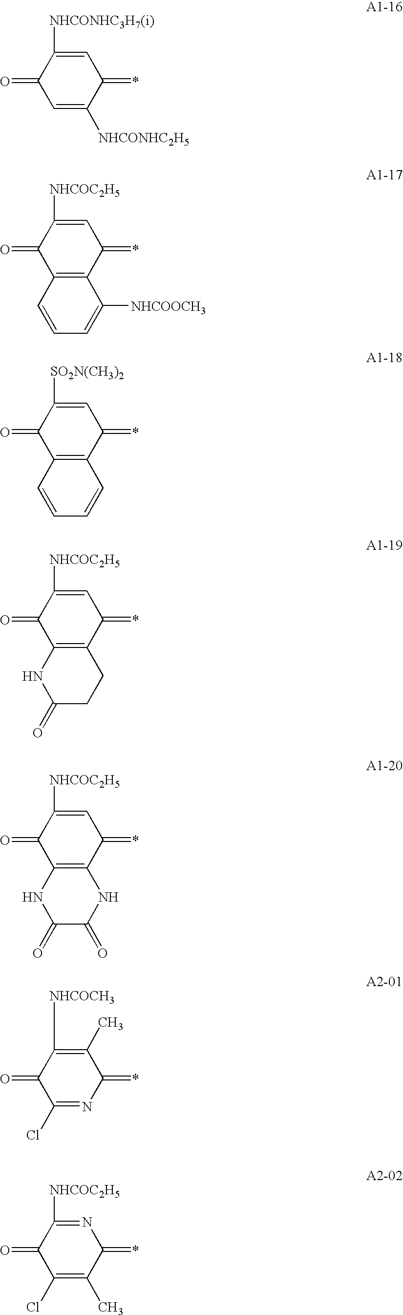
C1=C([NHCONHC3H7(i)])C(=O)C=C([NHCONHC2H5])C1=*.C1=C([NHCOC2H5])C(=O)C2=C(C1=*)C([NHCOOCH3])=CC=C2.C1=C([SO2N(CH3)2])C(=O)C2=C(C1=*)C=CC=C2.C1=C([NHCOC2H5])C(=O)C2=C(C1=*)CCC(=O)N2.C1=C([NHCOC2H5])C(=O)C2=C(C1=*)NC(=O)C(=O)N2.C1(C)=C([NHCOCH3])C(=O)C(Cl)=NC1=*.N1=C([NHCOC2H5])C(=O)C(Cl)=C(C)C1=*
